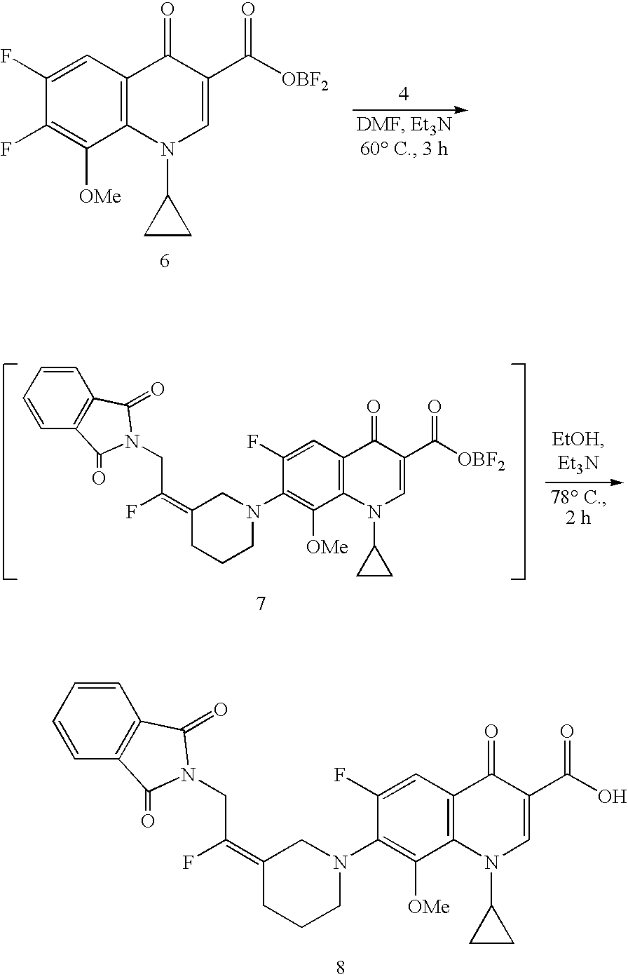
C1(F)=CC2=C(C([OMe])=C1F)N(C1CC1)C=C(C([OBF2])=O)C2=O.C1(N2CC(=C(F)CN3C(=O)C4=C(C=CC=C4)C3=O)CCC2)=C([OMe])C2=C(C=C1F)C(=O)C(C([OBF2])=O)=CN2C1CC1.C1(N2CC(=C(F)CN3C(=O)C4=C(C=CC=C4)C3=O)CCC2)=C([OMe])C2=C(C=C1F)C(=O)C(C(O)=O)=CN2C1CC1
